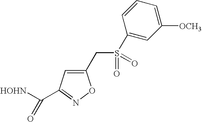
C1(CS(=O)(=O)C2=CC([OCH3])=CC=C2)=CC(C([HOHN])=O)=NO1
